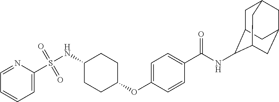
C1=NC(S(NC2CCC(OC3=CC=C(C(NC4C5CC6CC(CC4C6)C5)=O)C=C3)CC2)(=O)=O)=CC=C1
